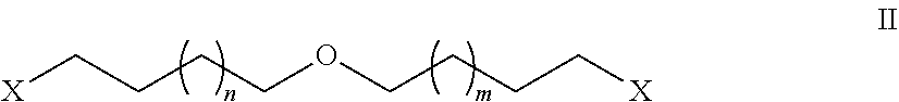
C(CCCOCCCC[X])[X]
